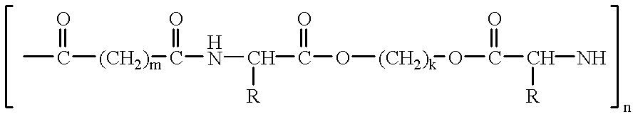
CC([(CH2)m]C(NC(C(O[(CH2)k]OC(C([R])N)=O)=O)[R])=O)=O
